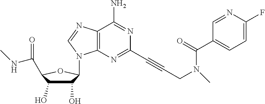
C1(O)C(O)C(C(NC)=O)OC1N1C2=C(C(N)=NC(C#CCN(C(C3=CC=C(F)N=C3)=O)C)=N2)N=C1
